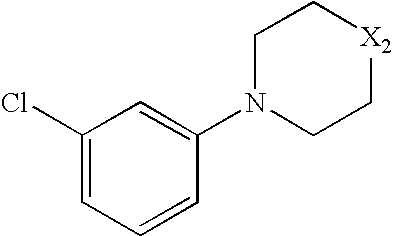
C1(Cl)=CC=CC(N2CC[X2]CC2)=C1
